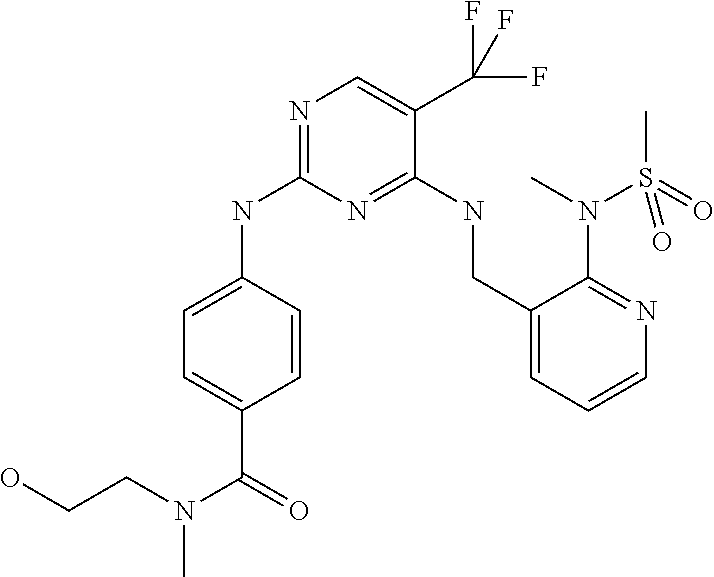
C1=C(NC2=NC=C(C(F)(F)F)C(NCC3=CC=CN=C3N(C)S(C)(=O)=O)=N2)C=CC(C(=O)N(CCO)C)=C1
